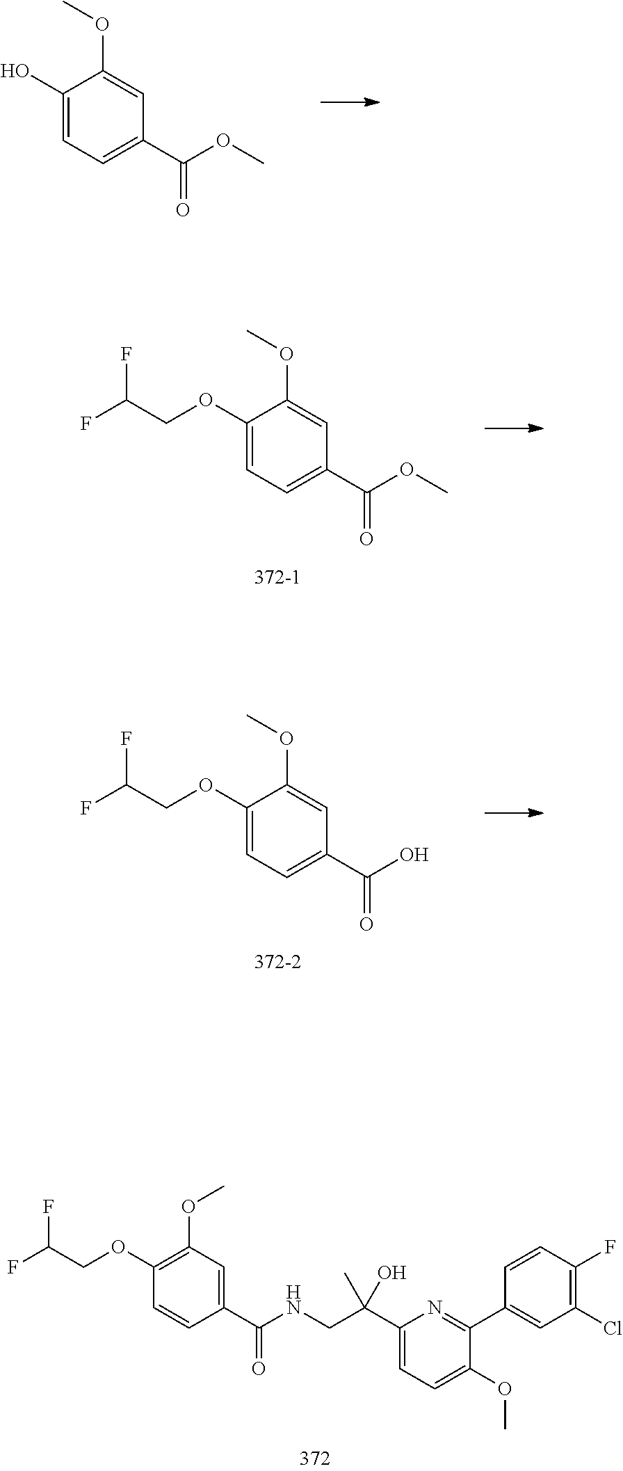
C1(O)=CC=C(C(=O)OC)C=C1OC.C1(OCC(F)F)=CC=C(C(=O)OC)C=C1OC.C1(OCC(F)F)=CC=C(C(=O)O)C=C1OC.C1(OCC(F)F)=C(OC)C=C(C(=O)NCC(C)(O)C2=CC=C(OC)C(C3=CC(Cl)=C(F)C=C3)=N2)C=C1
